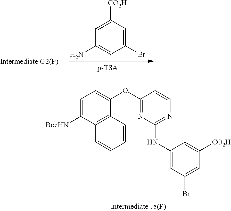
C1(Br)=CC([CO2H])=CC(N)=C1.C1=C([BocHN])C2=C(C(OC3=NC(NC4=CC(Br)=CC([CO2H])=C4)=NC=C3)=C1)C=CC=C2
